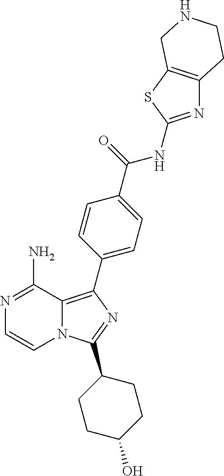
N12C(=C(C3=CC=C(C(=O)NC4=NC5=C(S4)CNCC5)C=C3)N=C1C1CCC(O)CC1)C(N)=NC=C2
